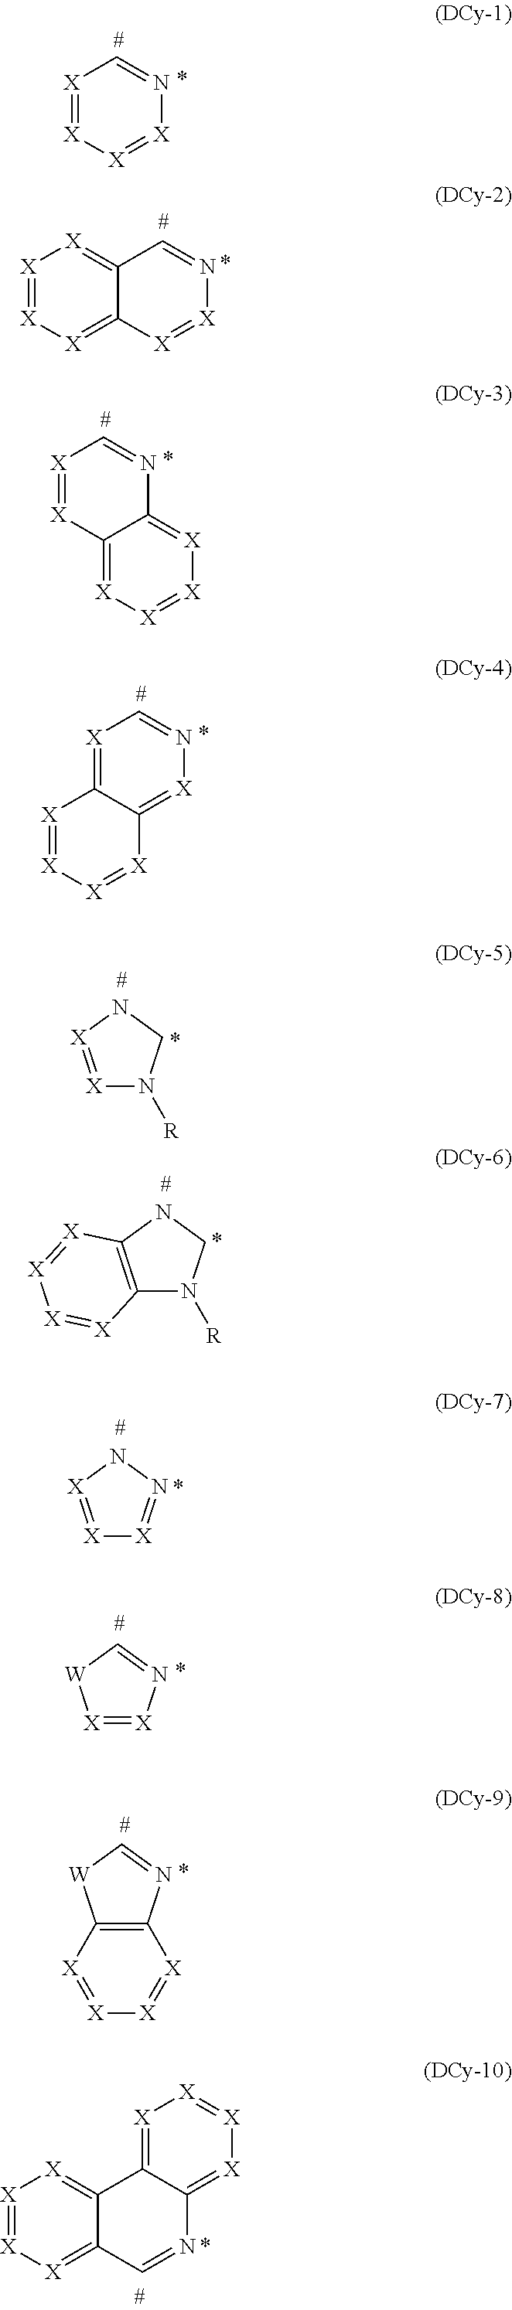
C12=C(NCN1[R])[X]=[X][X]=[X]2.C12=C(N=C[W]1)[X]=[X][X]=[X]2.[X]1=[X][X]=[X]N=C1.[X]1=[X][X]=C2C(=[X]1)C=N[X]=[X]2.[X]1=[X]C2=[X][X]=[X][X]=C2N=C1.[X]1=C2C(=[X]N=C1)[X]=[X][X]=[X]2.[X]1=[X]NCN1[R].[X]1=[X]NN=[X]1.[X]1=[X]N=C[W]1.[X]1=[X][X]=C2C(=[X]1)C1=[X][X]=[X][X]=C1N=C2
